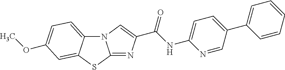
N12C3=CC=C(OC)C=C3SC1=NC(C(NC1=CC=C(C3=CC=CC=C3)C=N1)=O)=C2
